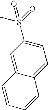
CS(=O)(=O)C1=CC=C2C(=C1)C=CC=C2
